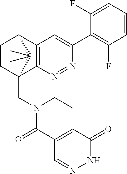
N1=NC2=C(C=C1C1=C(F)C=CC=C1F)C1CCC2(CN(C(=O)C2=CC(=O)NN=C2)CC)C1(C)C
